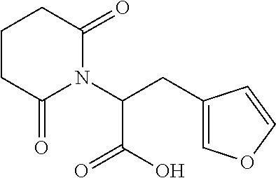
C(C(N1C(=O)CCCC1=O)C(=O)O)C1=COC=C1
